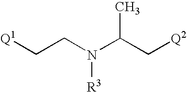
C([Q1])CN(C(C[Q2])C)[R3]
